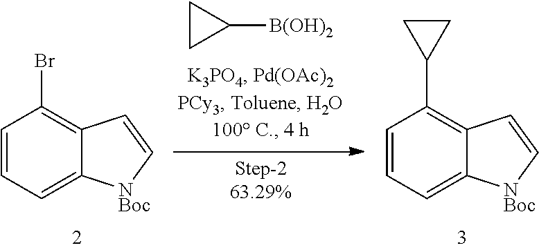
C1CC1[B(OH)2].C1=CC=C2C(=C1Br)C=C[NBoc]2.C1=CC=C2C(=C1C1CC1)C=C[NBoc]2
